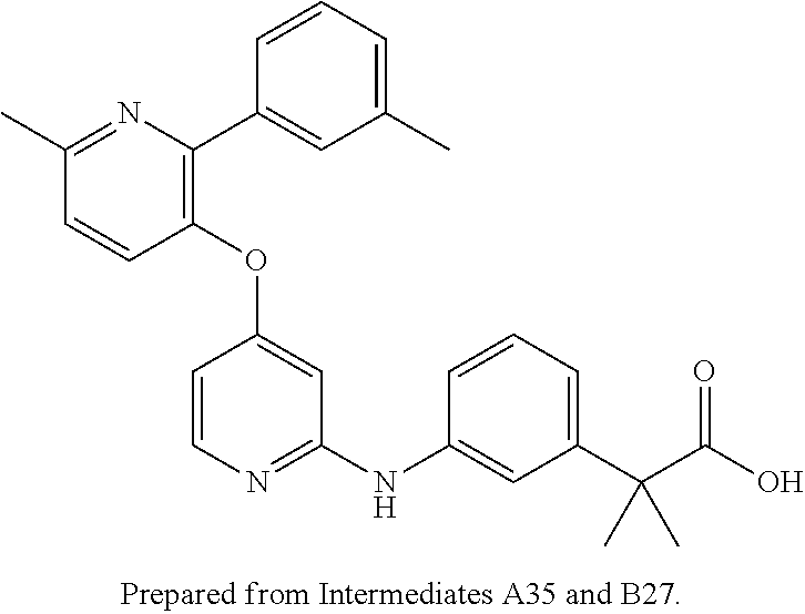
C1(OC2=CC(NC3=CC(C(C(O)=O)(C)C)=CC=C3)=NC=C2)=C(C2=CC(C)=CC=C2)N=C(C)C=C1
